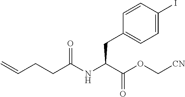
C(NC(C(OC[CN])=O)CC1=CC=C(I)C=C1)(CCC=C)=O
